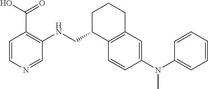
C1=CC(N(C2=CC=CC=C2)C)=CC2=C1C(CNC1=C(C(O)=O)C=CN=C1)CCC2
